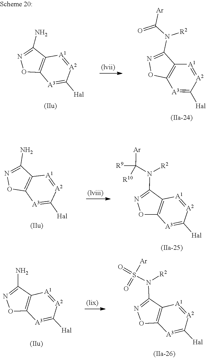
O1C2=C(C(N)=N1)[A1]=[A2]C([Hal])=[A3]2.O1C2=C(C(N(C([Ar])([R9])[R10])[R2])=N1)[A1]=[A2]C([Hal])=[A3]2.O1C2=C(C(N)=N1)[A1]=[A2]C([Hal])=[A3]2.O1C2=C(C(N(S(=O)(=O)[Ar])[R2])=N1)[A1]=[A2]C([Hal])=[A3]2.O1C2=C(C(N)=N1)[A1]=[A2]C([Hal])=[A3]2.O1C2=C(C(N([R2])C([Ar])=O)=N1)[A1]=[A2]C([Hal])=[A3]2
